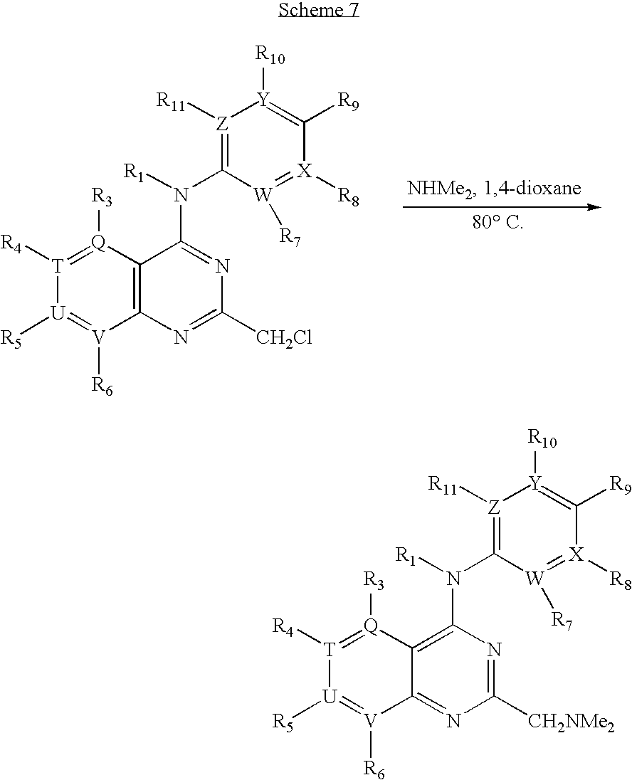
C12=C([Q]([R3])=[T]([R4])[U]([R5])=[V]1[R6])C(N([R1])C1=[Z]([R11])[Y]([R10])=C([R9])[X]([R8])=[W]1[R7])=NC([CH2Cl])=N2.C12=NC([CH2NMe2])=NC(N([R1])C3=[Z]([R11])[Y]([R10])=C([R9])[X]([R8])=[W]3[R7])=C1[Q]([R3])=[T]([R4])[U]([R5])=[V]2[R6]
